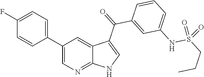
C1(C2=CC=C(F)C=C2)=CN=C2C(=C1)C(C(=O)C1=CC(NS(CCC)(=O)=O)=CC=C1)=CN2
